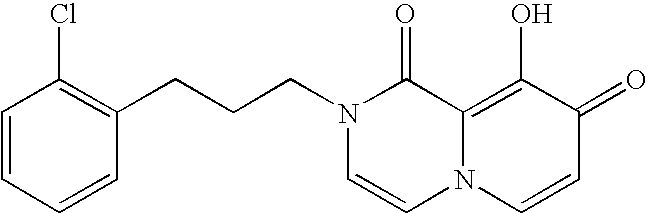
N1(CCCC2=C(Cl)C=CC=C2)C=CN2C(=C(O)C(=O)C=C2)C1=O
